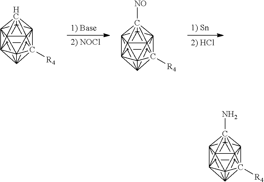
C1234C567C89%10C15%11C215([R4])C2%12%13C31%14C461C783C92(C%12%1413N)C%10%115%13.C1234C567C89%10C15%11C215([R4])C2%12%13C31%14C461C783C92(C%12%1413)C%10%115%13.C1234C567C89%10C15%11C215([R4])C2%12%13C31%14C461C783C92(C%12%1413[NO])C%10%115%13
